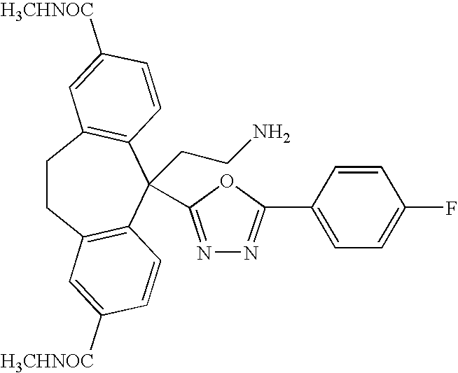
C1CC2=C(C=CC([H3CHNOC])=C2)C(CCN)(C2=NN=C(C3=CC=C(F)C=C3)O2)C2=C1C=C([H3CHNOC])C=C2
